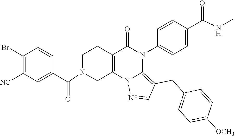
C1(Br)=C([NC])C=C(C(=O)N2CC3=C(CC2)C(=O)N(C2=CC=C(C(NC)=O)C=C2)C2=C(CC4=CC=C([OCH3])C=C4)C=NN32)C=C1
